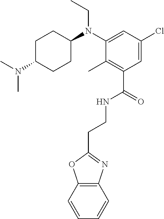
C(CNC(C1=C(C)C(N(CC)C2CCC(N(C)C)CC2)=CC(Cl)=C1)=O)C1=NC2=C(O1)C=CC=C2
